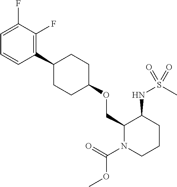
C1(C2CCC(OCC3N(C(=O)OC)CCCC3NS(C)(=O)=O)CC2)=C(F)C(F)=CC=C1
